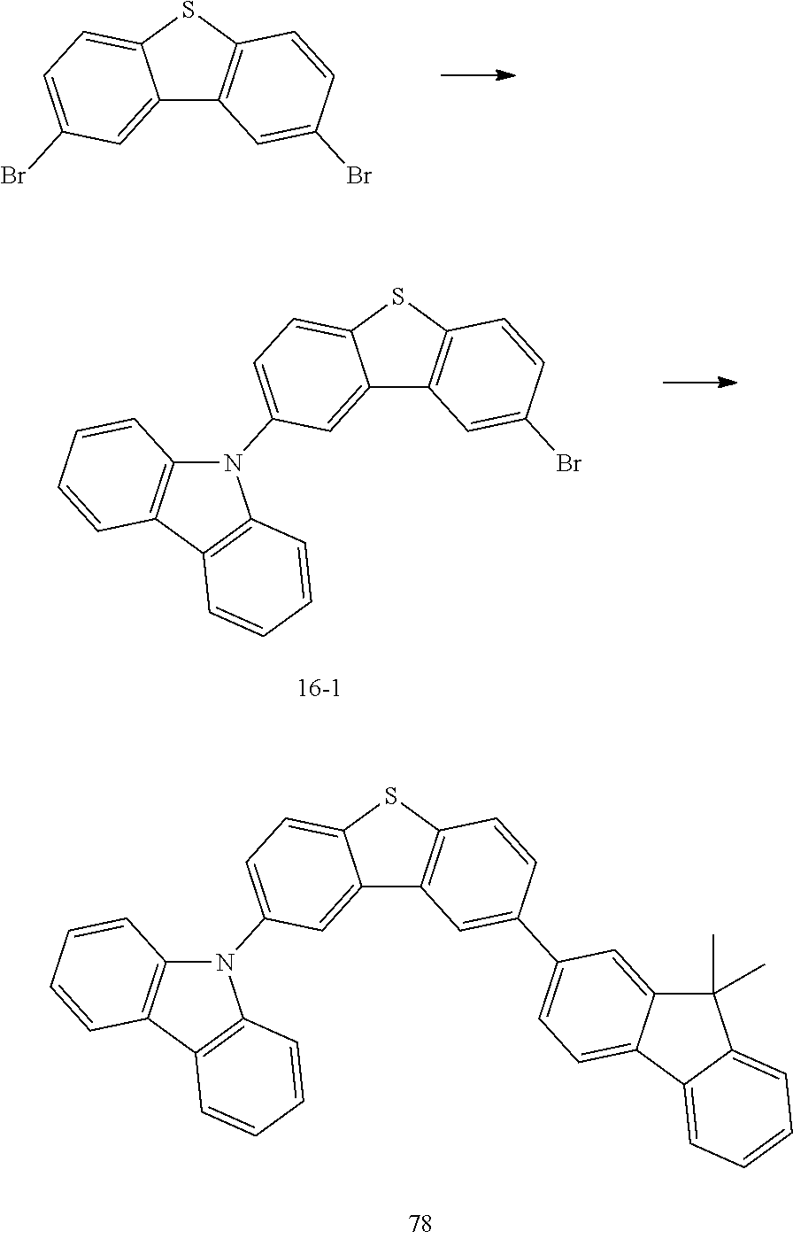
C12=CC(Br)=CC=C1SC1=C2C=C(Br)C=C1.C12=CC(N3C4=C(C5=C3C=CC=C5)C=CC=C4)=CC=C1SC1=C2C=C(Br)C=C1.C12=CC(N3C4=C(C5=C3C=CC=C5)C=CC=C4)=CC=C1SC1=C2C=C(C2=CC=C3C(=C2)C(C)(C)C2=CC=CC=C32)C=C1
